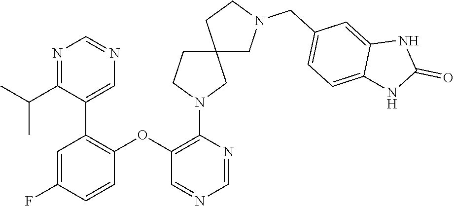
C1=C(F)C=CC(OC2=C(N3CC4(CC3)CN(CC3=CC=C5C(=C3)NC(=O)N5)CC4)N=CN=C2)=C1C1=CN=CN=C1C(C)C
